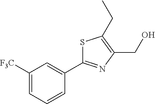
C(C1=C(CC)SC(C2=CC([F3C])=CC=C2)=N1)O
